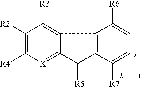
C1([R2])=C([R4])[X]=C2C(=C1[R3])C1=C(C2[R5])C([R7])=CC=C1[R6]
